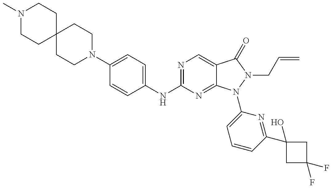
N1(C)CCC2(CC1)CCN(C1=CC=C(NC3=NC=C4C(=N3)N(C3=CC=CC(C5(O)CC(F)(F)C5)=N3)N(CC=C)C4=O)C=C1)CC2
